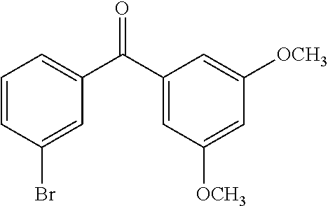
C1=CC(Br)=CC(C(C2=CC([OCH3])=CC([OCH3])=C2)=O)=C1
